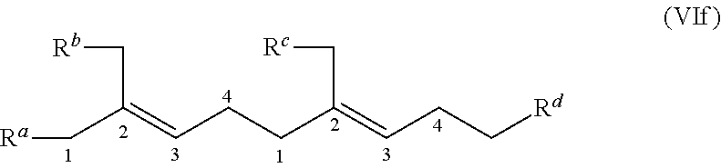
[Ra]CC(=CCCC(=CCC[Rd])C[Rc])C[Rb]
